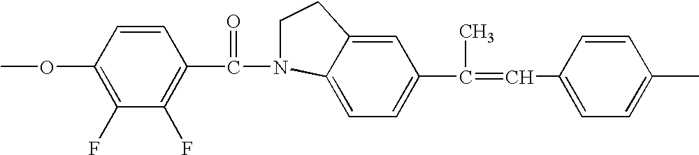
COC1=C(F)C(F)=C(C(=O)N2C3=CC=C(C(=CC4=CC=C(C)C=C4)C)C=C3CC2)C=C1
